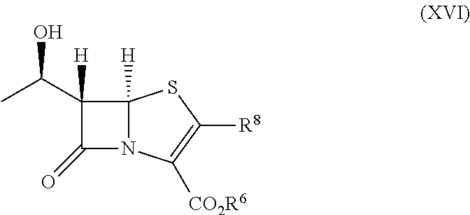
C1(C(C)O)([H])C(=O)N2C1([H])SC([R8])=C2[CO2R6]
